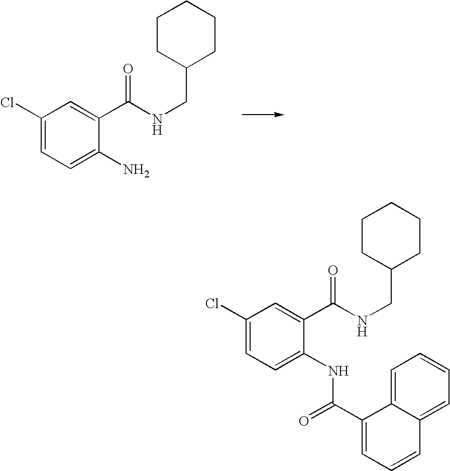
C1(Cl)=CC=C(NC(C2=CC=CC3=CC=CC=C23)=O)C(C(NCC2CCCCC2)=O)=C1.C1(Cl)=CC=C(N)C(C(NCC2CCCCC2)=O)=C1
